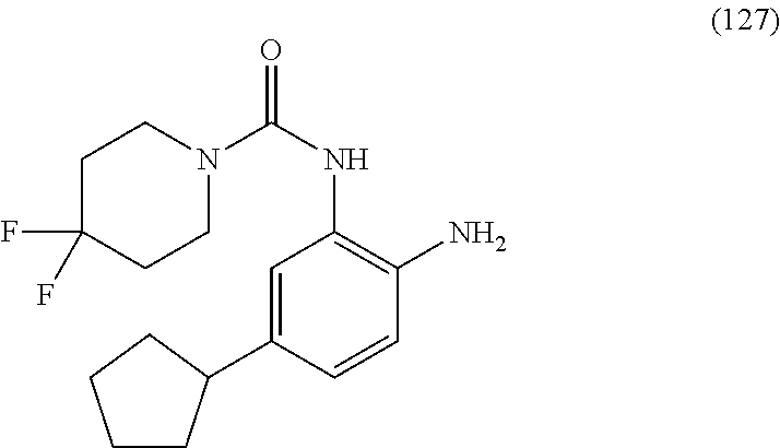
C1CC(C2=CC(NC(=O)N3CCC(F)(F)CC3)=C(N)C=C2)CC1
